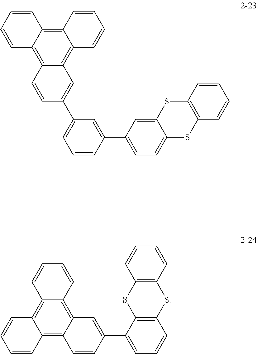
C12=C3C(=C4C(=C1C=CC(C1=CC=CC(C5=CC=C6C(=C5)SC5=C(S6)C=CC=C5)=C1)=C2)C=CC=C4)C=CC=C3.C12=C3C(=C4C(=C1C=CC=C2)C=CC=C4)C=CC(C1=CC=CC2=C1SC1=C(S2)C=CC=C1)=C3
